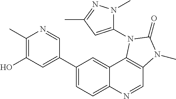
C1(C)=C(O)C=C(C2=CC=C3C(=C2)C2=C(C=N3)N(C)C(=O)N2C2=CC(C)=NN2C)C=N1
